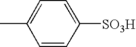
C1=CC(C)=CC=C1[SO3H]
